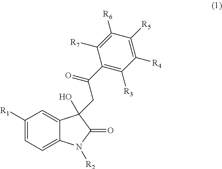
C1([R1])=CC=C2C(=C1)C(CC(C1=C([R3])C([R4])=C([R5])C([R6])=C1[R7])=O)(O)C(=O)N2[R2]
